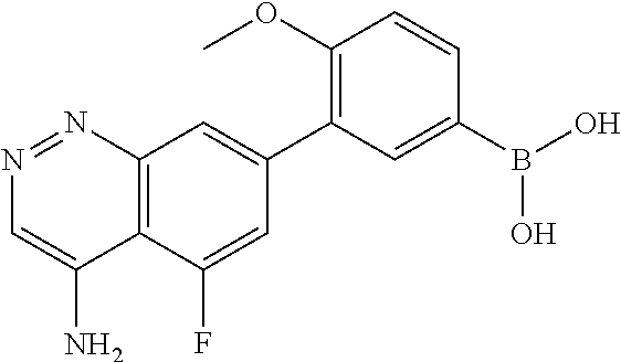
C12=C(C(F)=CC(C3=C(OC)C=CC(B(O)O)=C3)=C1)C(N)=CN=N2
